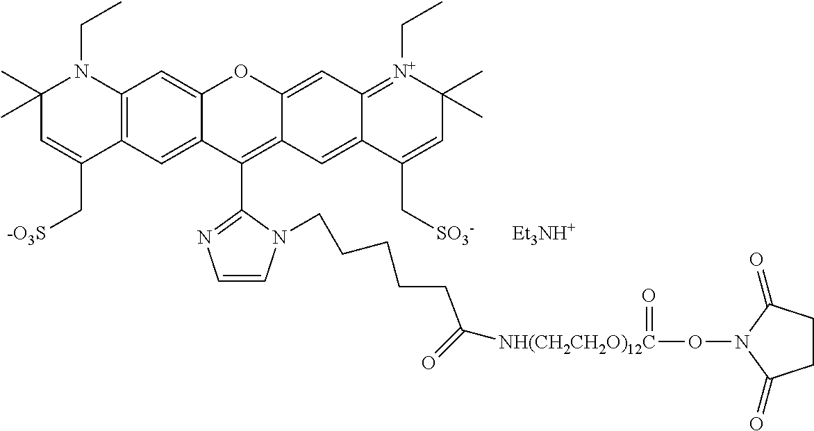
[Et3NH+].C12=CC3=C(C=C1C(C1=NC=CN1CCCCCC([NH(CH2CH2O)12C](ON1C(=O)CCC1=O)=O)=O)=C1C(=CC4=[N+](CC)C(C)(C)C=C(C[SO3-])C4=C1)O2)C(C[-O3S])=CC(C)(C)N3CC
